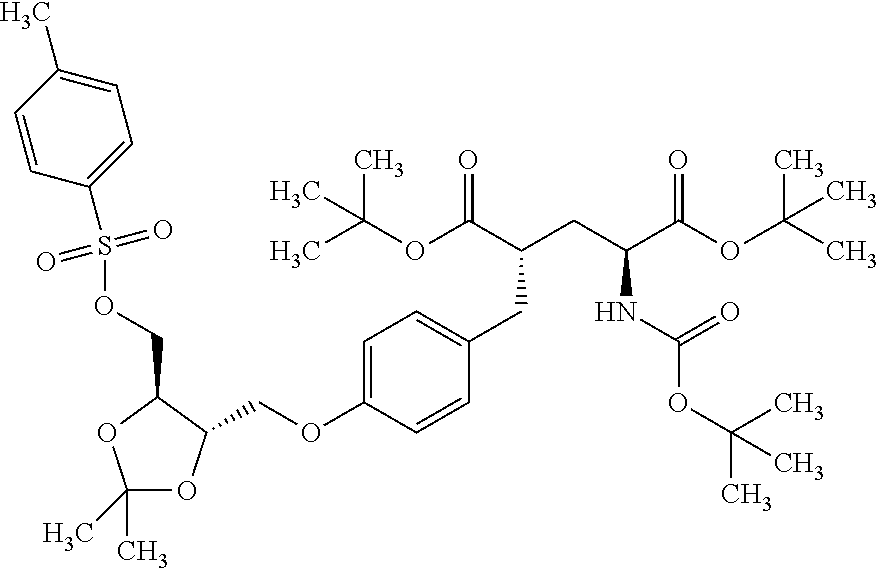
CC(OC(C(CC(C(OC(C)(C)C)=O)NC(=O)OC(C)(C)C)CC1=CC=C(OCC2OC(C)(C)OC2COS(C2=CC=C(C)C=C2)(=O)=O)C=C1)=O)(C)C
